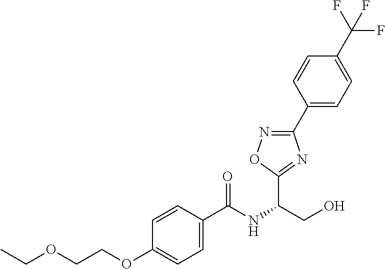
C1(C(NC(CO)C2=NC(C3=CC=C(C(F)(F)F)C=C3)=NO2)=O)=CC=C(OCCOCC)C=C1
